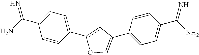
C1(C(N)=N)=CC=C(C2=CC(C3=CC=C(C(N)=N)C=C3)=CO2)C=C1
